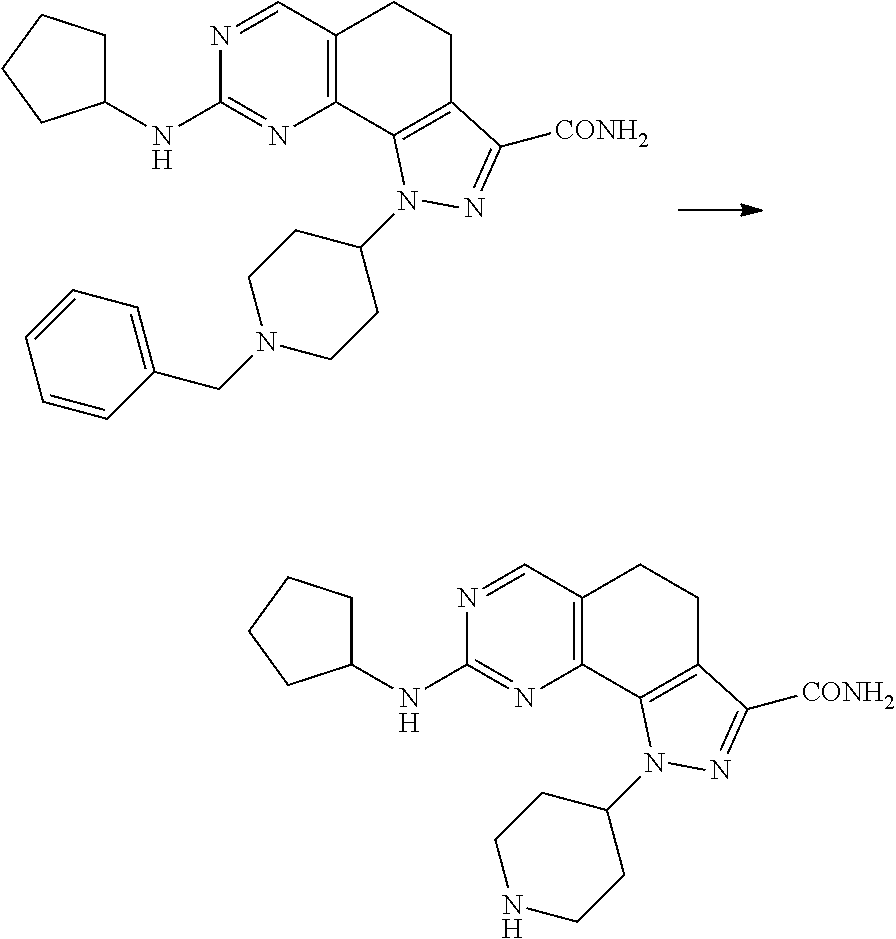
C12=C(C3=C(CC1)C([CONH2])=NN3C1CCN(CC3=CC=CC=C3)CC1)N=C(NC1CCCC1)N=C2.C12=C(C3=C(CC1)C([CONH2])=NN3C1CCNCC1)N=C(NC1CCCC1)N=C2
